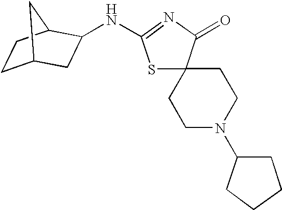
C1C2CC(NC3=NC(=O)C4(S3)CCN(C3CCCC3)CC4)C(C1)C2
